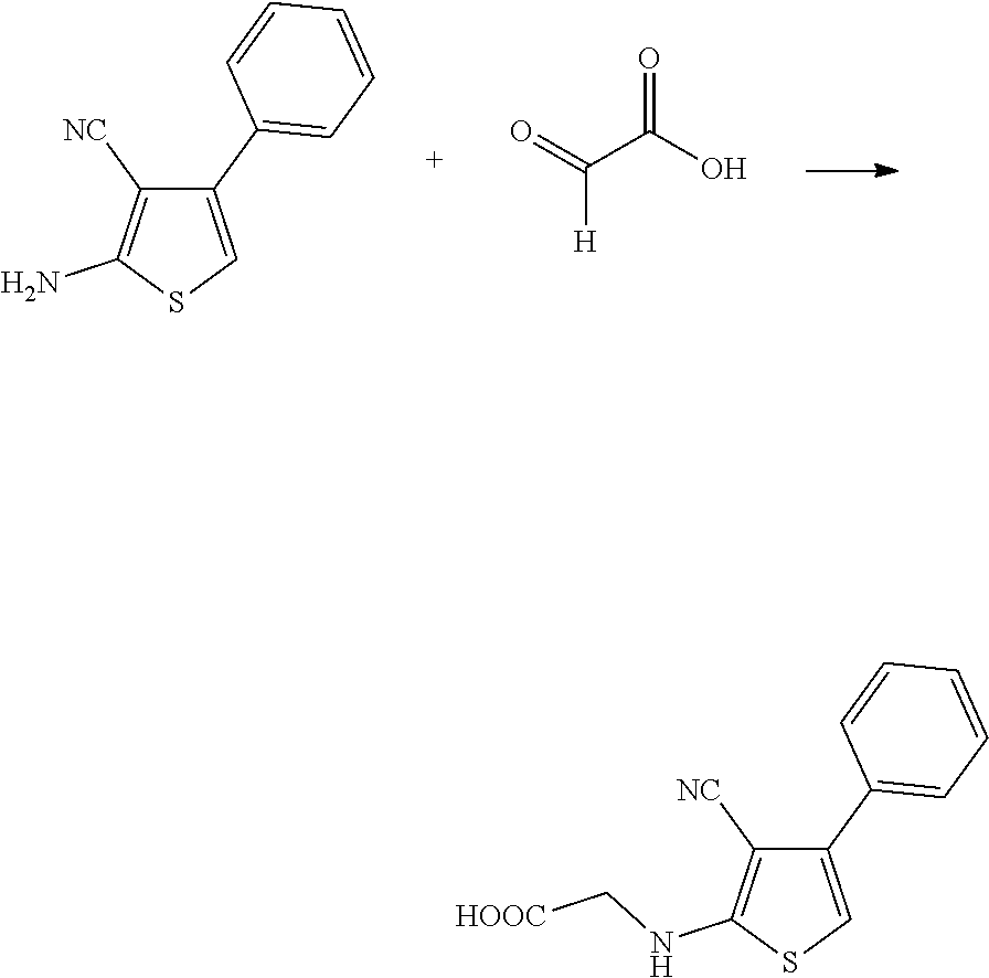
C1(C2=CC=CC=C2)=CSC(N)=C1[NC].O=C(C([H])=O)O.C1(C2=CC=CC=C2)=CSC(NC[HOOC])=C1[NC]
